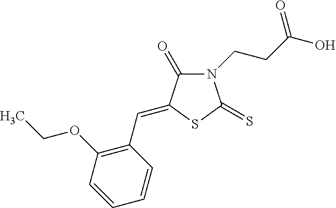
N1(CCC(O)=O)C(=O)C(=CC2=C(OCC)C=CC=C2)SC1=S
